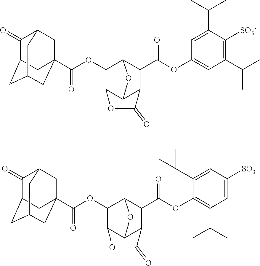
C(OC1=C(C(C)C)C=C([SO3-])C=C1C(C)C)(=O)C1C2C3C(C(OC(C45CC6C(=O)C(CC(C4)C6)C5)=O)C1O3)OC2=O.C(OC1=CC(C(C)C)=C([SO3-])C(C(C)C)=C1)(=O)C1C2C3C(C(OC(C45CC6C(=O)C(CC(C4)C6)C5)=O)C1O3)OC2=O
